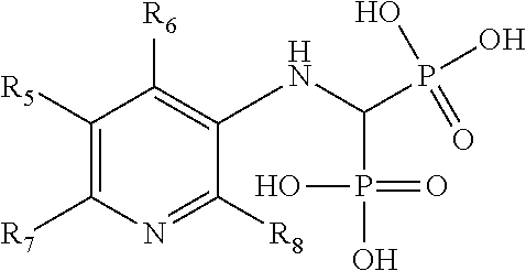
OP(C(P(=O)(O)O)NC1=C([R6])C([R5])=C([R7])N=C1[R8])(=O)O
